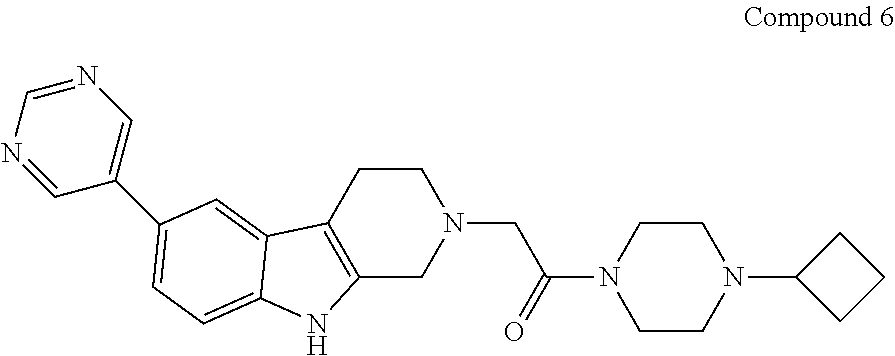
C12=C(CCN(CC(N3CCN(C4CCC4)CC3)=O)C1)C1=CC(C3=CN=CN=C3)=CC=C1N2
